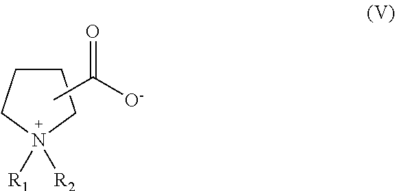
C1CC[N+]([R1])([R2])C1.CC([O-])=O
